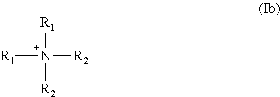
[R1]N([R2])([R1])[R2]
